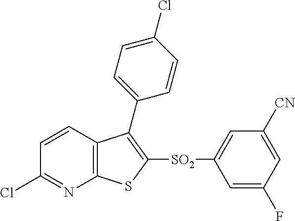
C1=CC2=C(N=C1Cl)SC([SO2]C1=CC([CN])=CC(F)=C1)=C2C1=CC=C(Cl)C=C1
